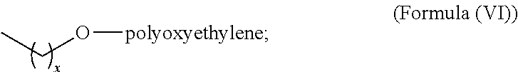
C(C)O[polyoxyethylene]
